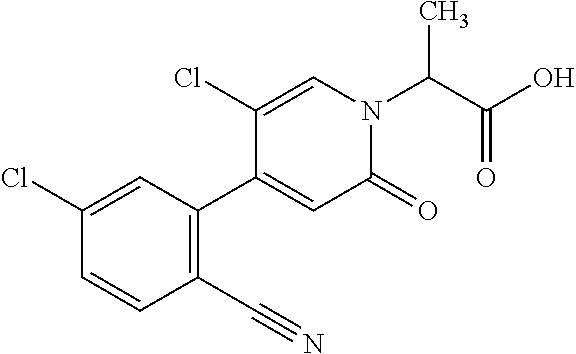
C1(C#N)=C(C2=CC(=O)N(C(C(O)=O)C)C=C2Cl)C=C(Cl)C=C1
